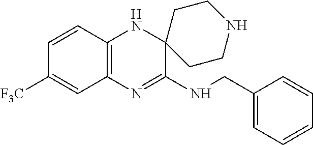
C12=C(N=C(NCC3=CC=CC=C3)C3(N1)CCNCC3)C=C([F3C])C=C2
